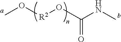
CO[R2]OC(NC)=O
